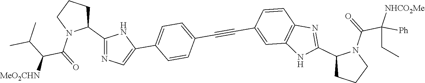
C1(C2=NC=C(C3=CC=C(C#CC4=CC5=C(N=C(C6CCCN6C(=O)C([NHCO2Me])(CC)[Ph])N5)C=C4)C=C3)N2)CCCN1C(=O)C(C(C)C)[MeO2CHN]
